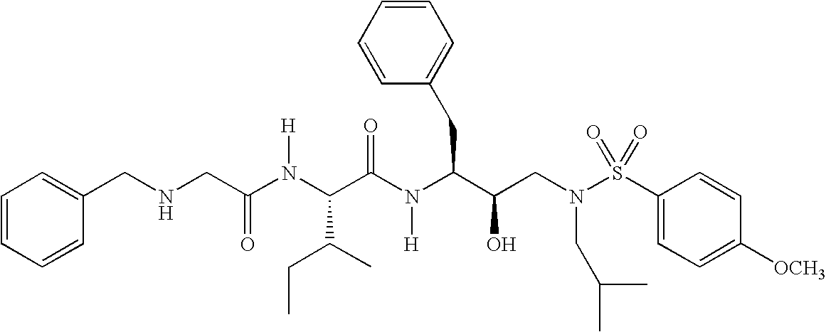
C(NCC(N(C(C(N(C(C(CN(S(C1=CC=C([OCH3])C=C1)(=O)=O)CC(C)C)O)CC1=CC=CC=C1)[H])=O)C(C)CC)[H])=O)C1=CC=CC=C1
